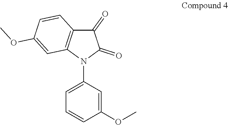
C1(=O)C2=C(N(C3=CC=CC(OC)=C3)C1=O)C=C(OC)C=C2
